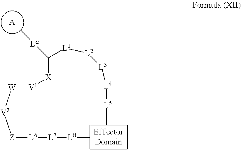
[A].C[La]C([X][V1][W][V2][Z][L6][L7][L8]C)[L1][L2][L3][L4][L5]C
